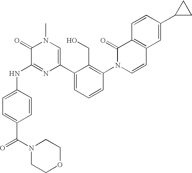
N(C1=NC(C2=CC=CC(N3C=CC4=C(C3=O)C=CC(C3CC3)=C4)=C2CO)=CN(C)C1=O)C1=CC=C(C(N2CCOCC2)=O)C=C1
